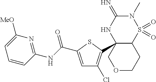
C12C(C3=C(Cl)C=C(C(NC4=NC([MeO])=CC=C4)=O)S3)(NC(=N)N(C)S1(=O)=O)COCC2
